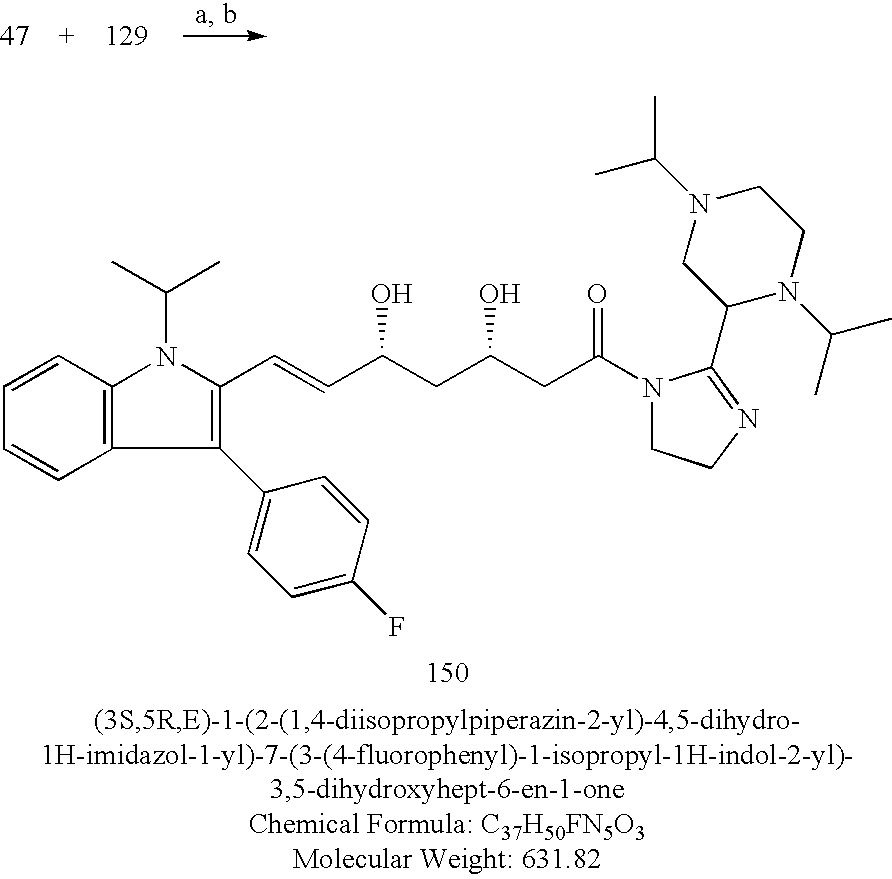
C1=CC2=C(C=C1)C(C1=CC=C(F)C=C1)=C(C=CC(CC(CC(=O)N1CCN=C1C1N(C(C)C)CCN(C(C)C)C1)O)O)N2C(C)C
